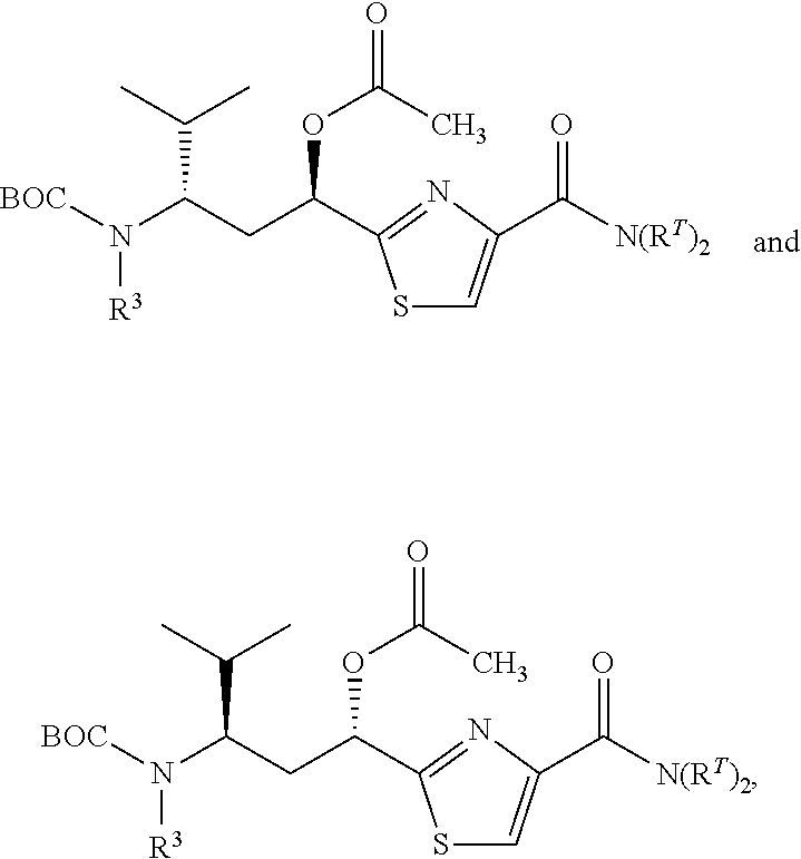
[BOC]N(C(CC(C1=NC(C([N(RT)2])=O)=CS1)OC(=O)C)C(C)C)[R3].[BOC]N(C(CC(C1=NC(C([N(RT)2])=O)=CS1)OC(=O)C)C(C)C)[R3]
